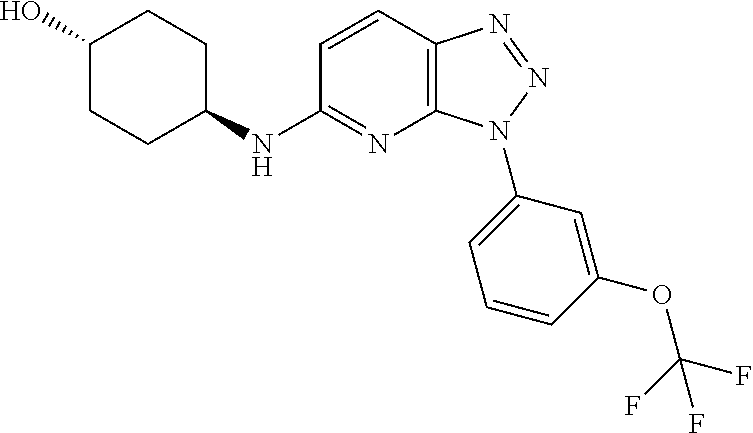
C1=CC2=C(N=C1NC1CCC(O)CC1)N(C1=CC=CC(OC(F)(F)F)=C1)N=N2
